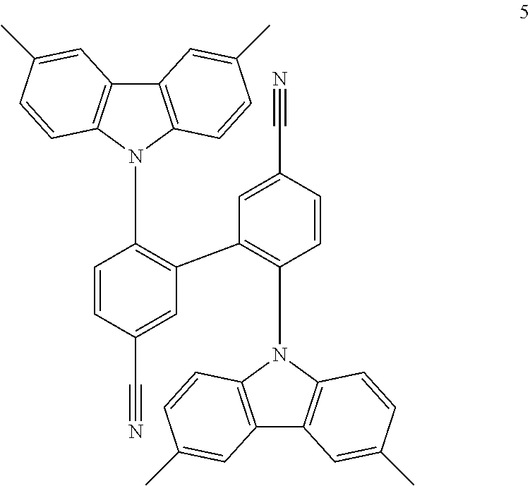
C12=C(N(C3=C(C4=C(N5C6=C(C7=C5C=CC(C)=C7)C=C(C)C=C6)C=CC(C#N)=C4)C=C(C#N)C=C3)C3=C1C=C(C)C=C3)C=CC(C)=C2
